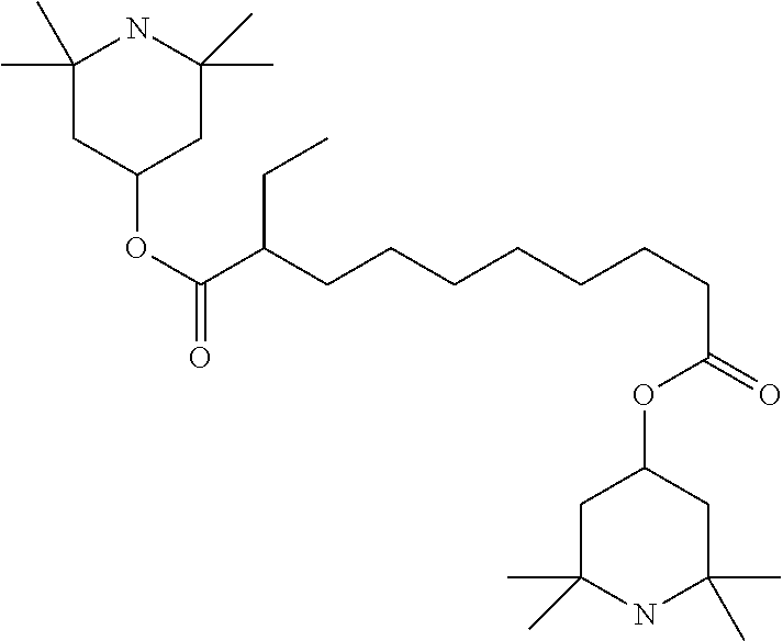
C1(OC(=O)C(CCCCCCCC(=O)OC2CC(C)(C)NC(C)(C)C2)CC)CC(C)(C)NC(C)(C)C1
